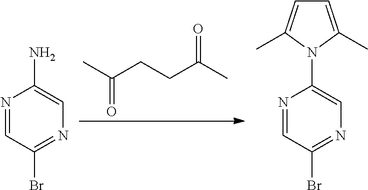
CC(CCC(C)=O)=O.N1=CC(Br)=NC=C1N.N1=CC(Br)=NC=C1N1C(C)=CC=C1C
